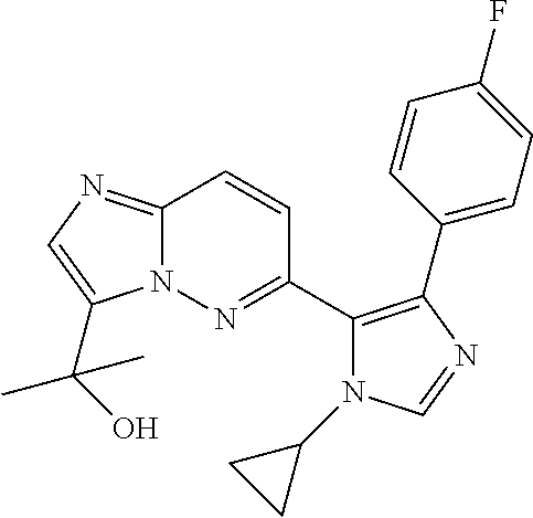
N12C(=NC=C1C(O)(C)C)C=CC(C1=C(C3=CC=C(F)C=C3)N=CN1C1CC1)=N2
